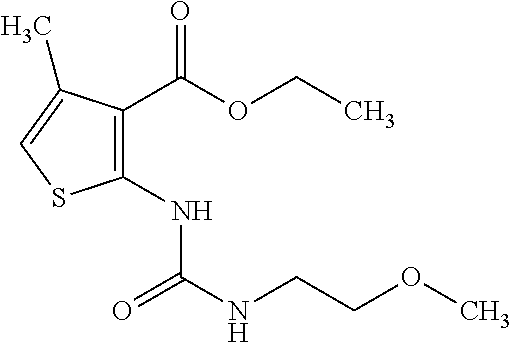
C1(C(OCC)=O)=C(NC(NCCOC)=O)SC=C1C
